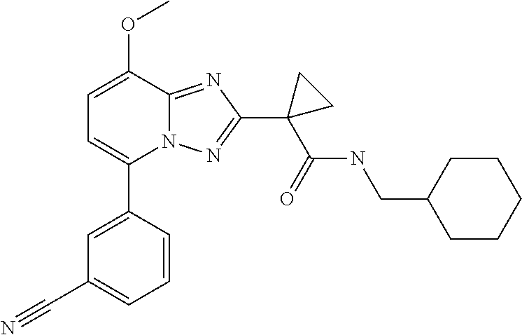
C1=CC(C2=CC=C(OC)C3=NC(C4(C(NCC5CCCCC5)=O)CC4)=NN23)=CC(C#N)=C1
